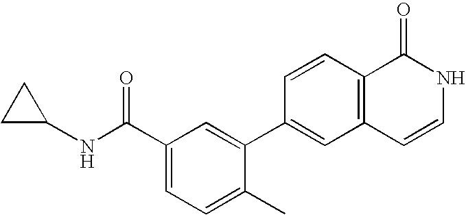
C1=CC2=C(C=C1C1=CC(C(NC3CC3)=O)=CC=C1C)C=CNC2=O
